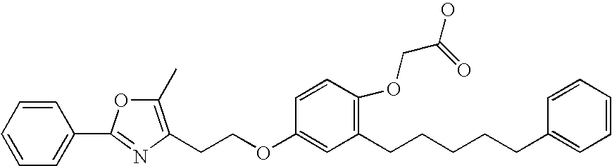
C1=CC=CC(C2=NC(CCOC3=CC(CCCCCC4=CC=CC=C4)=C(OCC(O)=O)C=C3)=C(C)O2)=C1
